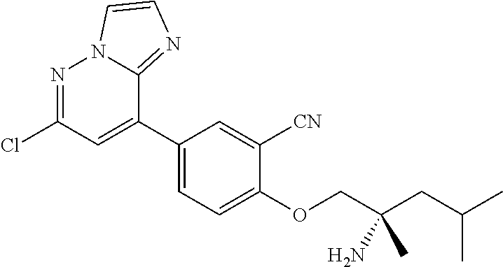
N1=C(Cl)C=C(C2=CC=C(OCC(CC(C)C)(N)C)C([CN])=C2)C2=NC=CN12
